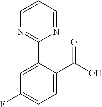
C1=C(C2=NC=CC=N2)C(C(O)=O)=CC=C1F
